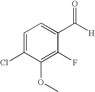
C([H])(C1=CC=C(Cl)C(OC)=C1F)=O
